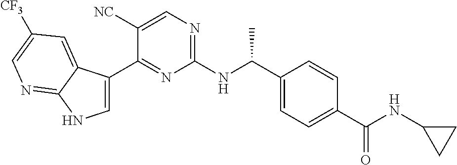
C1=C(C2=NC(NC(C3=CC=C(C(NC4CC4)=O)C=C3)C)=NC=C2[NC])C2=CC([CF3])=CN=C2N1
